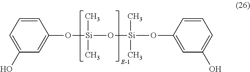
C1=C(O)C=C(O[Si](O[Si](OC2=CC(O)=CC=C2)(C)C)(C)C)C=C1
